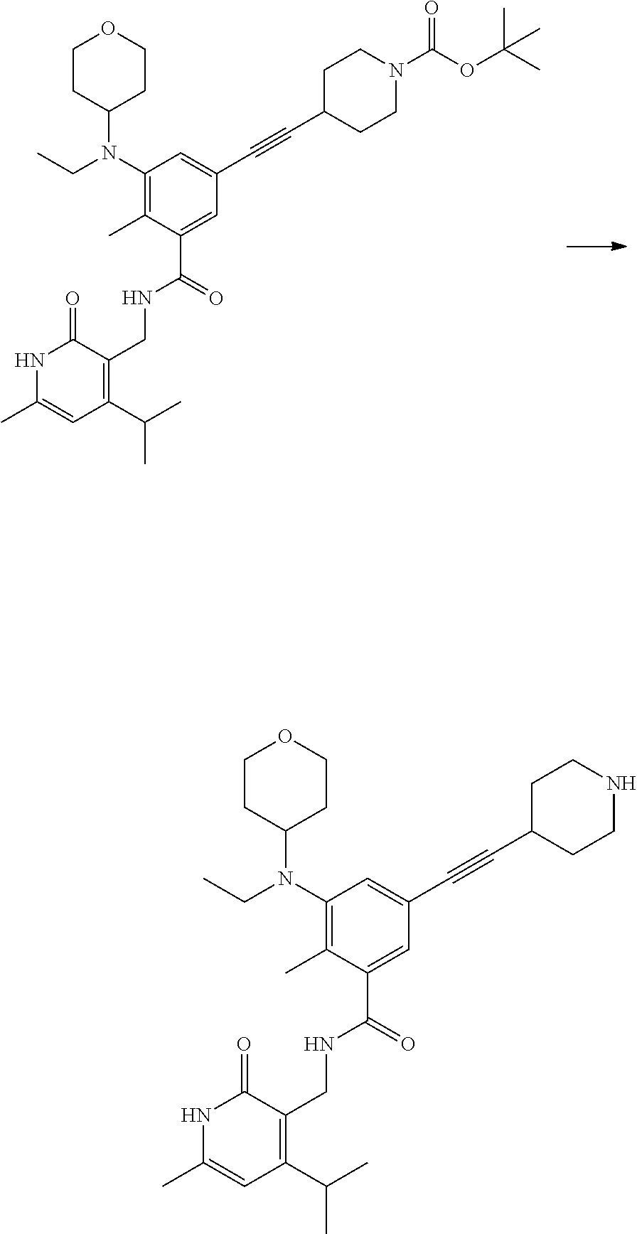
C1C(C#CC2=CC(N(CC)C3CCOCC3)=C(C)C(C(=O)NCC3=C(C(C)C)C=C(C)NC3=O)=C2)CCN(C(OC(C)(C)C)=O)C1.C1C(C#CC2=CC(N(CC)C3CCOCC3)=C(C)C(C(=O)NCC3=C(C(C)C)C=C(C)NC3=O)=C2)CCNC1
